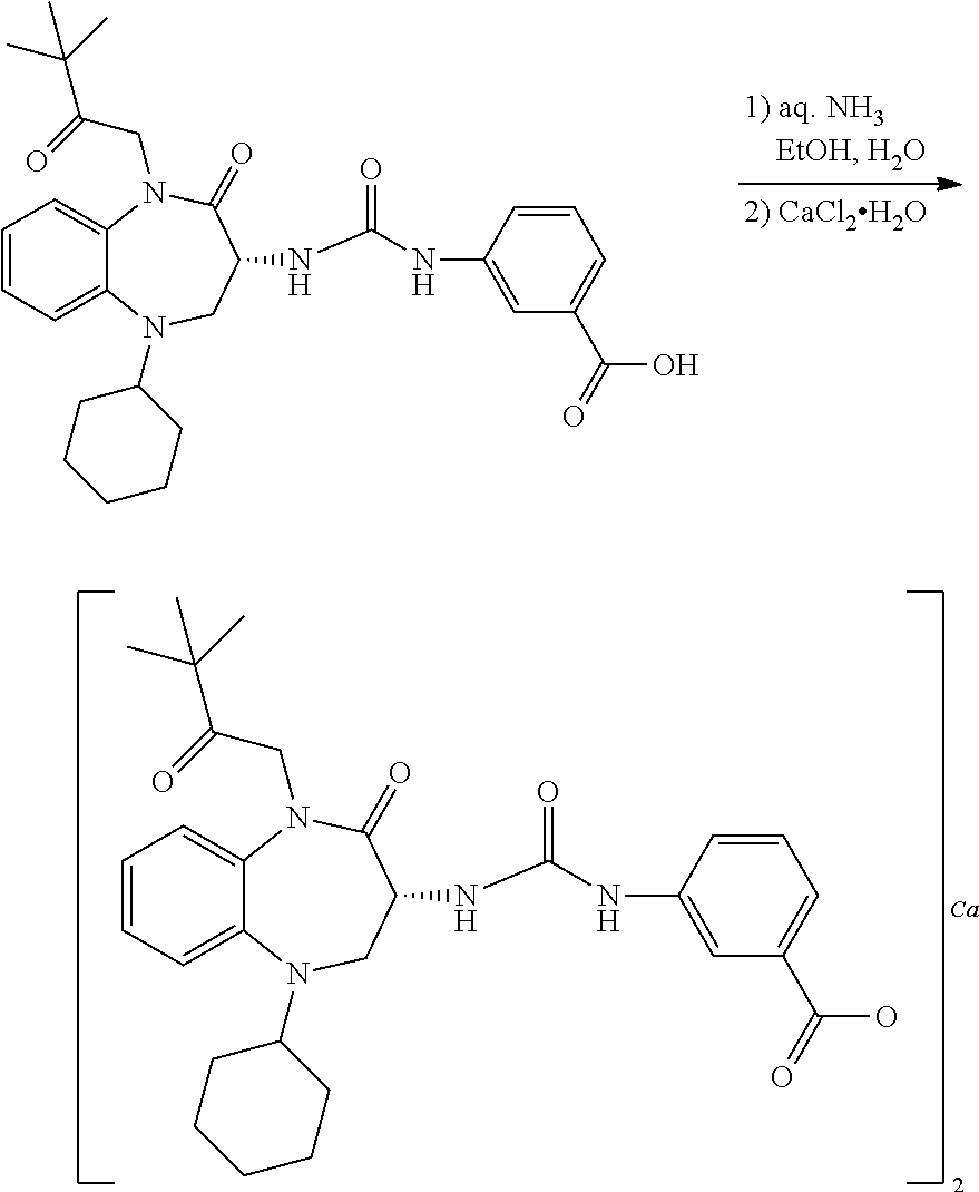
C1=CC=C2C(=C1)N(CC(C(C)(C)C)=O)C(=O)C(NC(NC1=CC(C(=O)O)=CC=C1)=O)CN2C1CCCCC1.[Ca].C1=CC=C2C(=C1)N(CC(C(C)(C)C)=O)C(=O)C(NC(NC1=CC(C(=O)O)=CC=C1)=O)CN2C1CCCCC1
